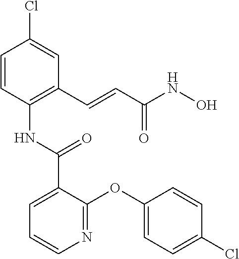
C1=CC(NC(C2=CC=CN=C2OC2=CC=C(Cl)C=C2)=O)=C(C=CC(NO)=O)C=C1Cl
